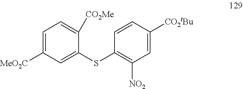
C1=C([MeO2C])C=C(SC2=C([NO2])C=C([CO2tBu])C=C2)C([CO2Me])=C1
